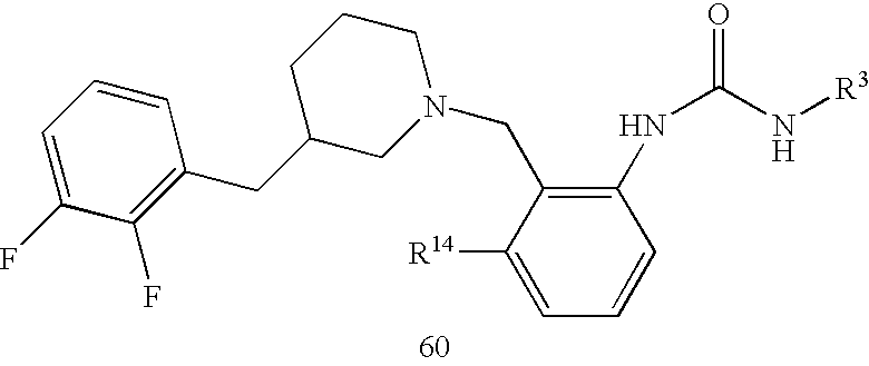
C1=C(F)C(F)=C(CC2CN(CC3=C(NC(=O)N[R3])C=CC=C3[R14])CCC2)C=C1
